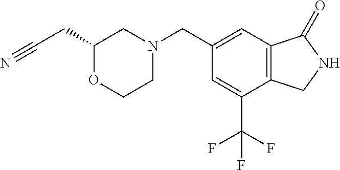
C1(CN2CC(CC#N)OCC2)=CC2=C(C(C(F)(F)F)=C1)CNC2=O
